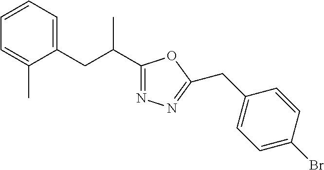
C1=CC=C(CC(C2=NN=C(CC3=CC=C(Br)C=C3)O2)C)C(C)=C1
